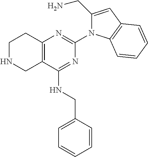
C12=C(C(NCC3=CC=CC=C3)=NC(N3C(CN)=CC4=C3C=CC=C4)=N1)CNCC2
